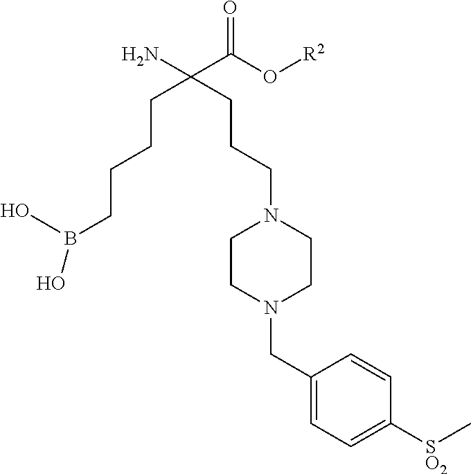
OB(O)CCCCC(CCCN1CCN(CC2=CC=C([SO2]C)C=C2)CC1)(N)C(O[R2])=O
